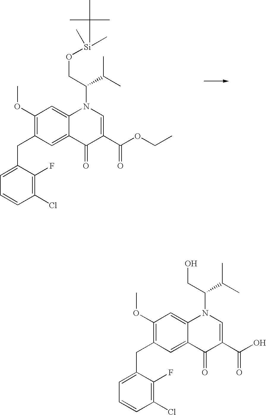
C1(OC)=C(CC2=CC=CC(Cl)=C2F)C=C2C(=C1)N(C(C(C)C)CO[Si](C)(C)C(C)(C)C)C=C(C(OCC)=O)C2=O.C1(OC)=C(CC2=CC=CC(Cl)=C2F)C=C2C(=C1)N(C(C(C)C)CO)C=C(C(O)=O)C2=O
